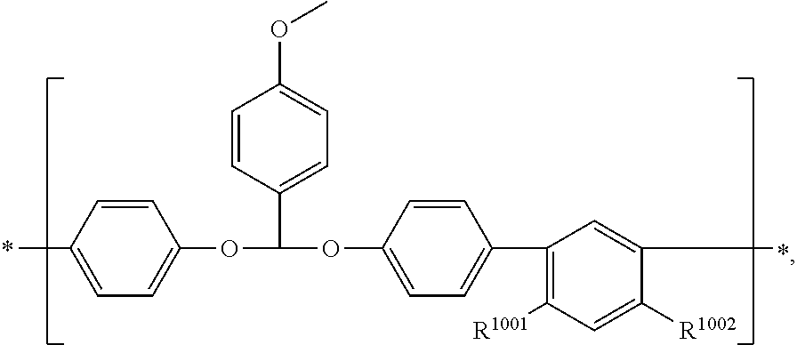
C1=CC(C)=CC=C1OC(OC1=CC=C(C2=C([R1001])C=C([R1002])C(C)=C2)C=C1)C1=CC=C(OC)C=C1
